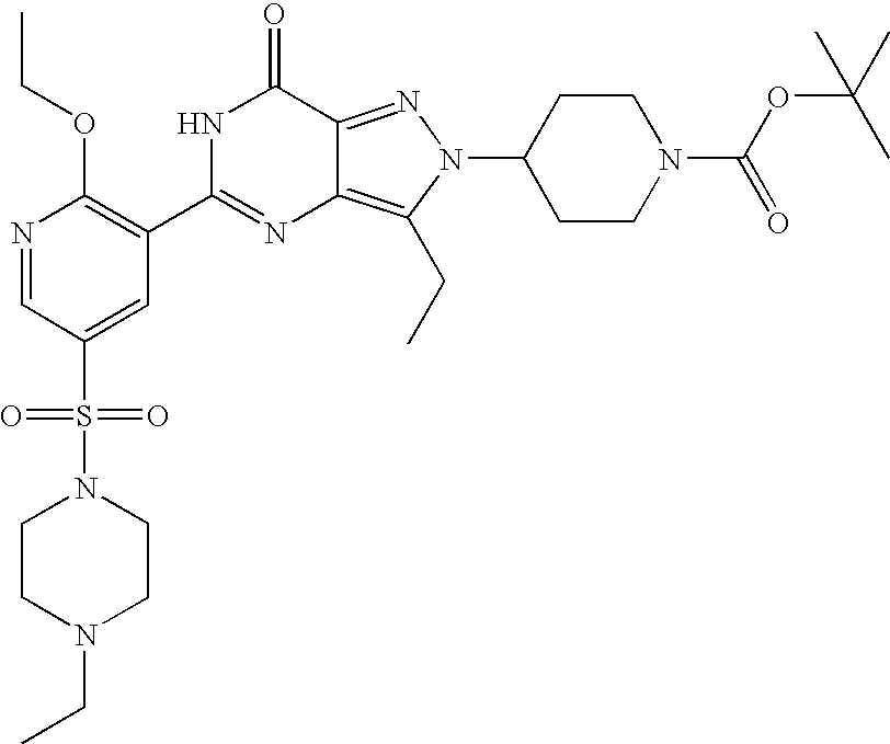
N1=CC(S(N2CCN(CC)CC2)(=O)=O)=CC(C2=NC3=C(CC)N(C4CCN(C(=O)OC(C)(C)C)CC4)N=C3C(=O)N2)=C1OCC
